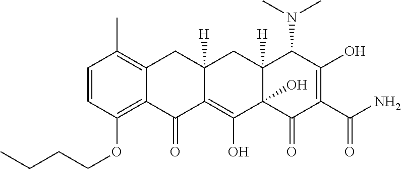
C1=CC(OCCCC)=C2C(=C1C)CC1([H])C(=C(O)C3(O)C([H])(C1)C(N(C)C)C(O)=C(C(N)=O)C3=O)C2=O
